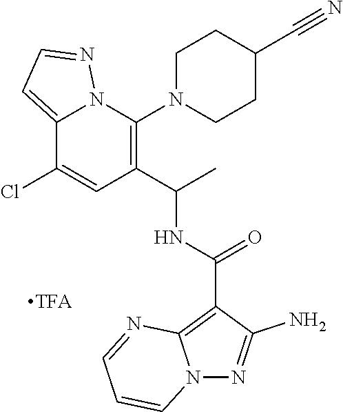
C1(C(C)NC(C2=C3N(N=C2N)C=CC=N3)=O)=C(N2CCC(C#N)CC2)N2C(=CC=N2)C(Cl)=C1
